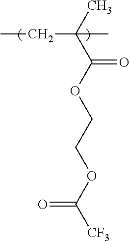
CCC(C(OCCOC([CF3])=O)=O)(C)C
